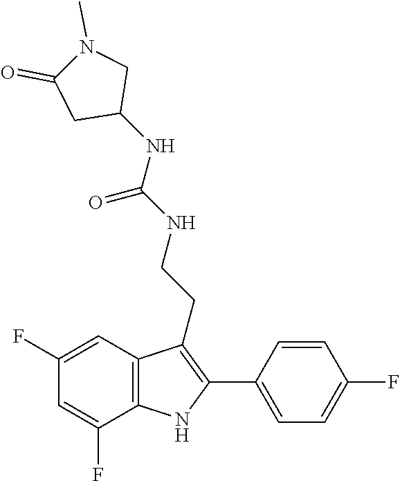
N(C(=O)NCCC1=C(C2=CC=C(F)C=C2)NC2=C1C=C(F)C=C2F)C1CN(C)C(=O)C1
